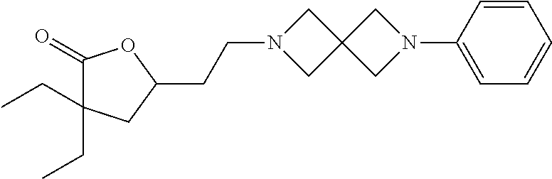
C1(=O)C(CC)(CC)CC(CCN2CC3(C2)CN(C2=CC=CC=C2)C3)O1
